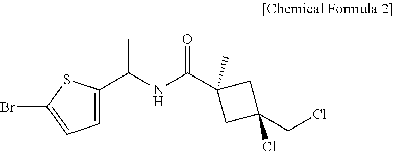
BrC1=CC=C(C(NC(C2(C)CC(CCl)(Cl)C2)=O)C)S1
